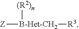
[Z][B-Het-CH2]([(R2)n])[R3]
